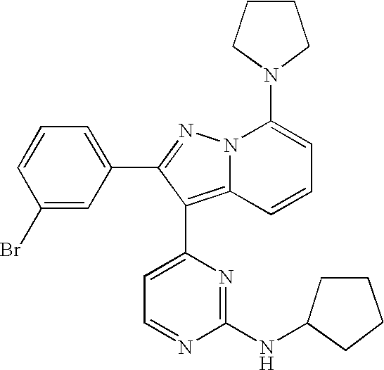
C1(Br)=CC(C2=NN3C(=C2C2=CC=NC(NC4CCCC4)=N2)C=CC=C3N2CCCC2)=CC=C1
